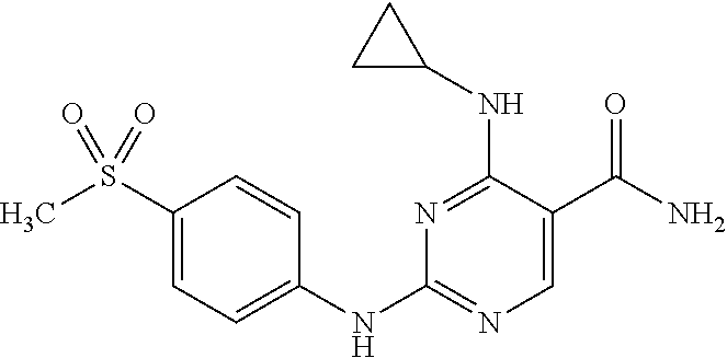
C1(NC2=CC=C(S(C)(=O)=O)C=C2)=NC=C(C(N)=O)C(NC2CC2)=N1
